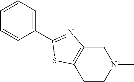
C1C2=C(CCN1C)SC(C1=CC=CC=C1)=N2
